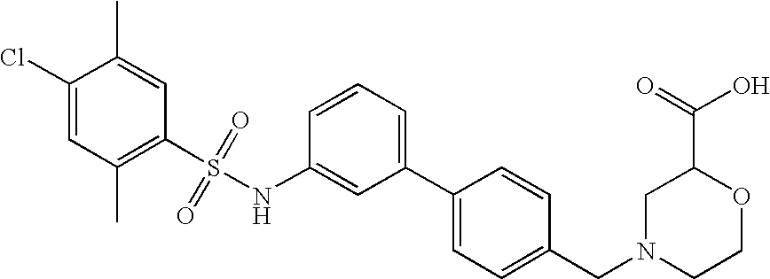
C1(S(NC2=CC(C3=CC=C(CN4CCOC(C(O)=O)C4)C=C3)=CC=C2)(=O)=O)=C(C)C=C(Cl)C(C)=C1
